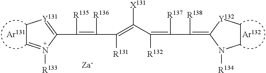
C1C=N([R133])C(C([R135])=C([R136])C(=C([X131])C(=C([R137])C([R138])=C2N([R134])CC[Y132]2)[R132])[R131])=[Y131]1
